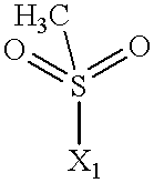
O=S(=O)([X1])C
